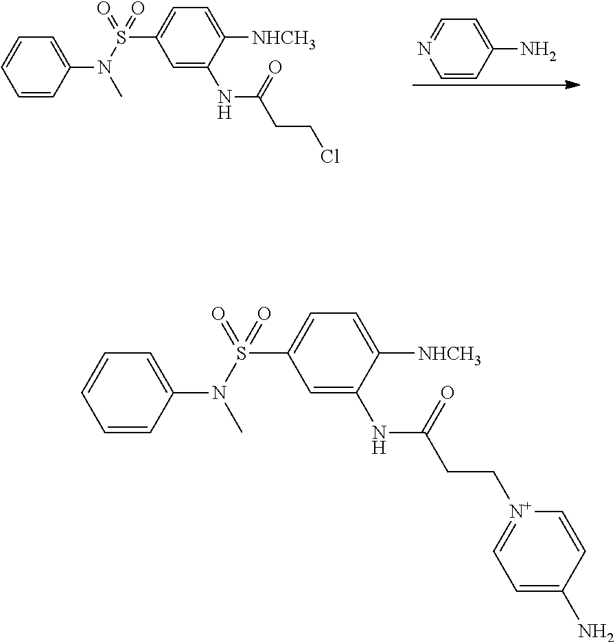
C1=CC(N)=CC=N1.C1=CC(N(S(C2=CC=C([NHCH3])C(NC(CCCl)=O)=C2)(=O)=O)C)=CC=C1.C1=CC(N(S(C2=CC=C([NHCH3])C(NC(CC[N+]3=CC=C(N)C=C3)=O)=C2)(=O)=O)C)=CC=C1
